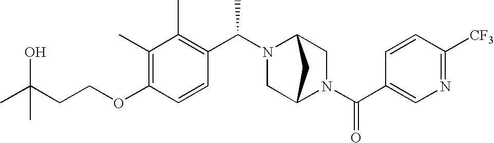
C(COC1=C(C)C(C)=C(C(N2C3CN(C(C4=CN=C([CF3])C=C4)=O)C(C2)C3)C)C=C1)C(C)(O)C
